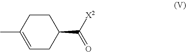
C1CC(C)=CCC1C(=O)[X2]
